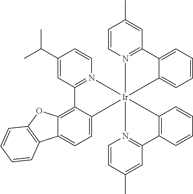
C12=C3C(=CC=C1C1=C(O2)C=CC=C1)[Ir]12(N4=C3C=C(C(C)C)C=C4)(N3=C(C=C(C)C=C3)C3=CC=CC=C31)N1=C(C=C(C)C=C1)C1=C2C=CC=C1
